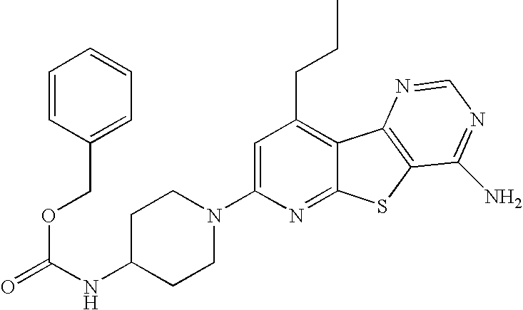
C1=C(N2CCC(NC(OCC3=CC=CC=C3)=O)CC2)N=C2C(=C1CCC)C1=C(S2)C(N)=NC=N1
